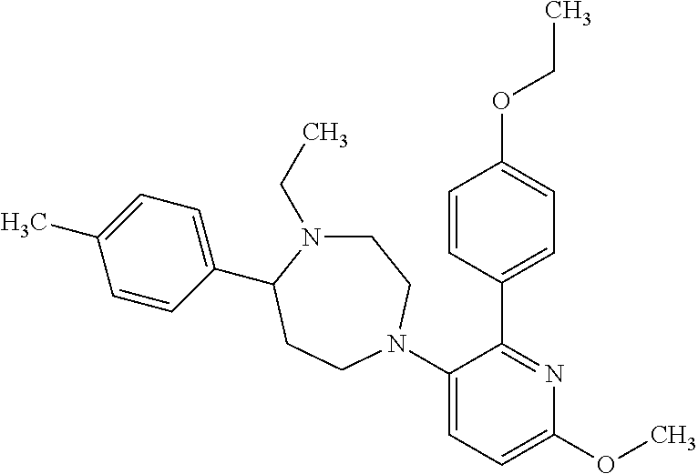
C1(N2CCC(C3=CC=C(C)C=C3)N(CC)CC2)=CC=C(OC)N=C1C1=CC=C(OCC)C=C1
